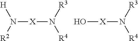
N([X]N([R4])[R3])([H])[R2].O[X]N([R4])[R3]
